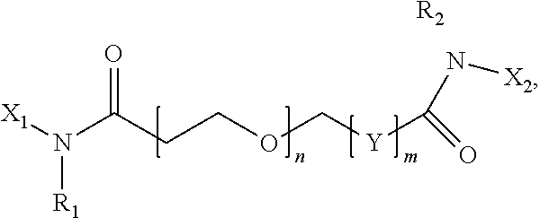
[X1]N(C(CCOC[Y]C(N[X2])=O)=O)[R1].[R2]
